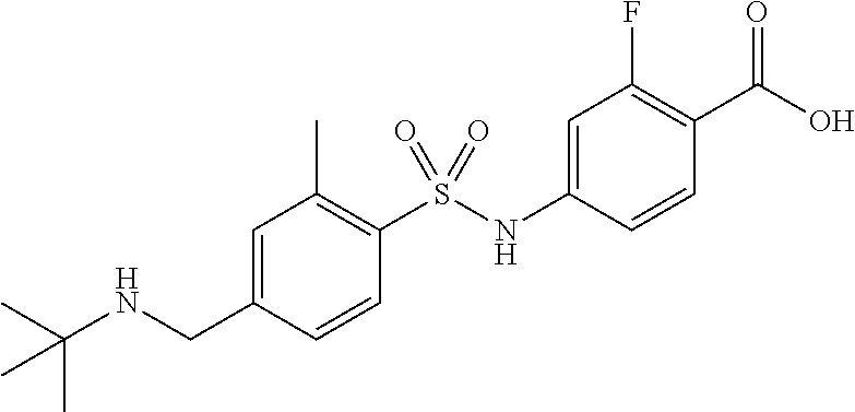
C1=C(CNC(C)(C)C)C=CC(S(=O)(NC2=CC(F)=C(C(O)=O)C=C2)=O)=C1C
